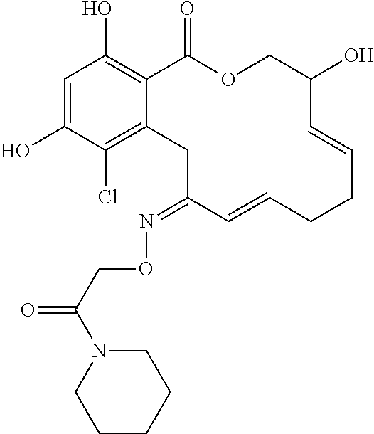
C1=C(O)C(Cl)=C2C(=C1O)C(=O)OCC(O)C=CCCC=CC(=NOCC(=O)N1CCCCC1)C2
